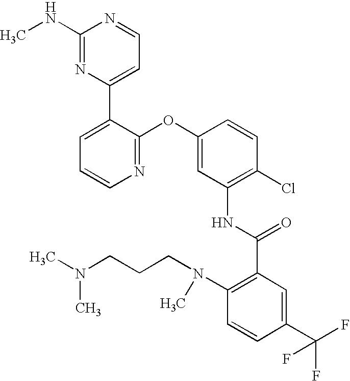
C1(NC)=NC(C2=CC=CN=C2OC2=CC(NC(C3=C(N(CCCN(C)C)C)C=CC(C(F)(F)F)=C3)=O)=C(Cl)C=C2)=CC=N1
